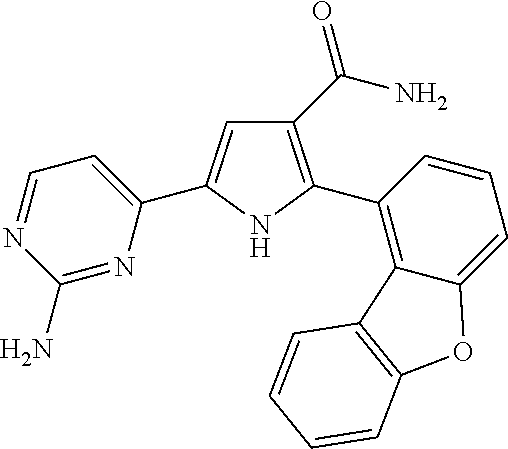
C1(C(=O)N)=C(C2=C3C(=CC=C2)OC2=C3C=CC=C2)NC(C2=CC=NC(N)=N2)=C1
